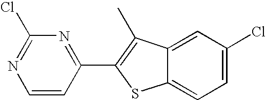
C1=CC(C2=C(C)C3=CC(Cl)=CC=C3S2)=NC(Cl)=N1
